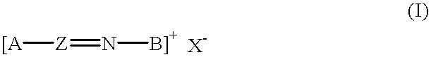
[[A][Z]=N[B]+]
